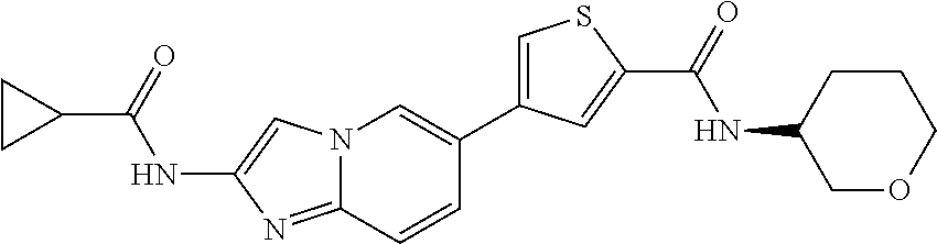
N12C(=NC(NC(C3CC3)=O)=C1)C=CC(C1=CSC(C(=O)NC3COCCC3)=C1)=C2
